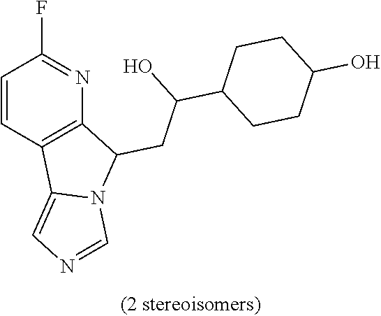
C1=CC2=C(N=C1F)C(CC(C1CCC(O)CC1)O)N1C2=CN=C1
